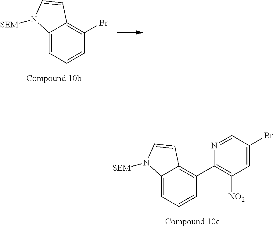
C12=CC=CC(Br)=C1C=CN2[SEM].C12=CC=CC(C3=C([NO2])C=C(Br)C=N3)=C1C=CN2[SEM]
